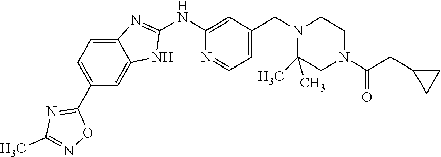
C1(NC2=NC3=CC=C(C4=NC(C)=NO4)C=C3N2)=CC(CN2C(C)(C)CN(C(CC3CC3)=O)CC2)=CC=N1
